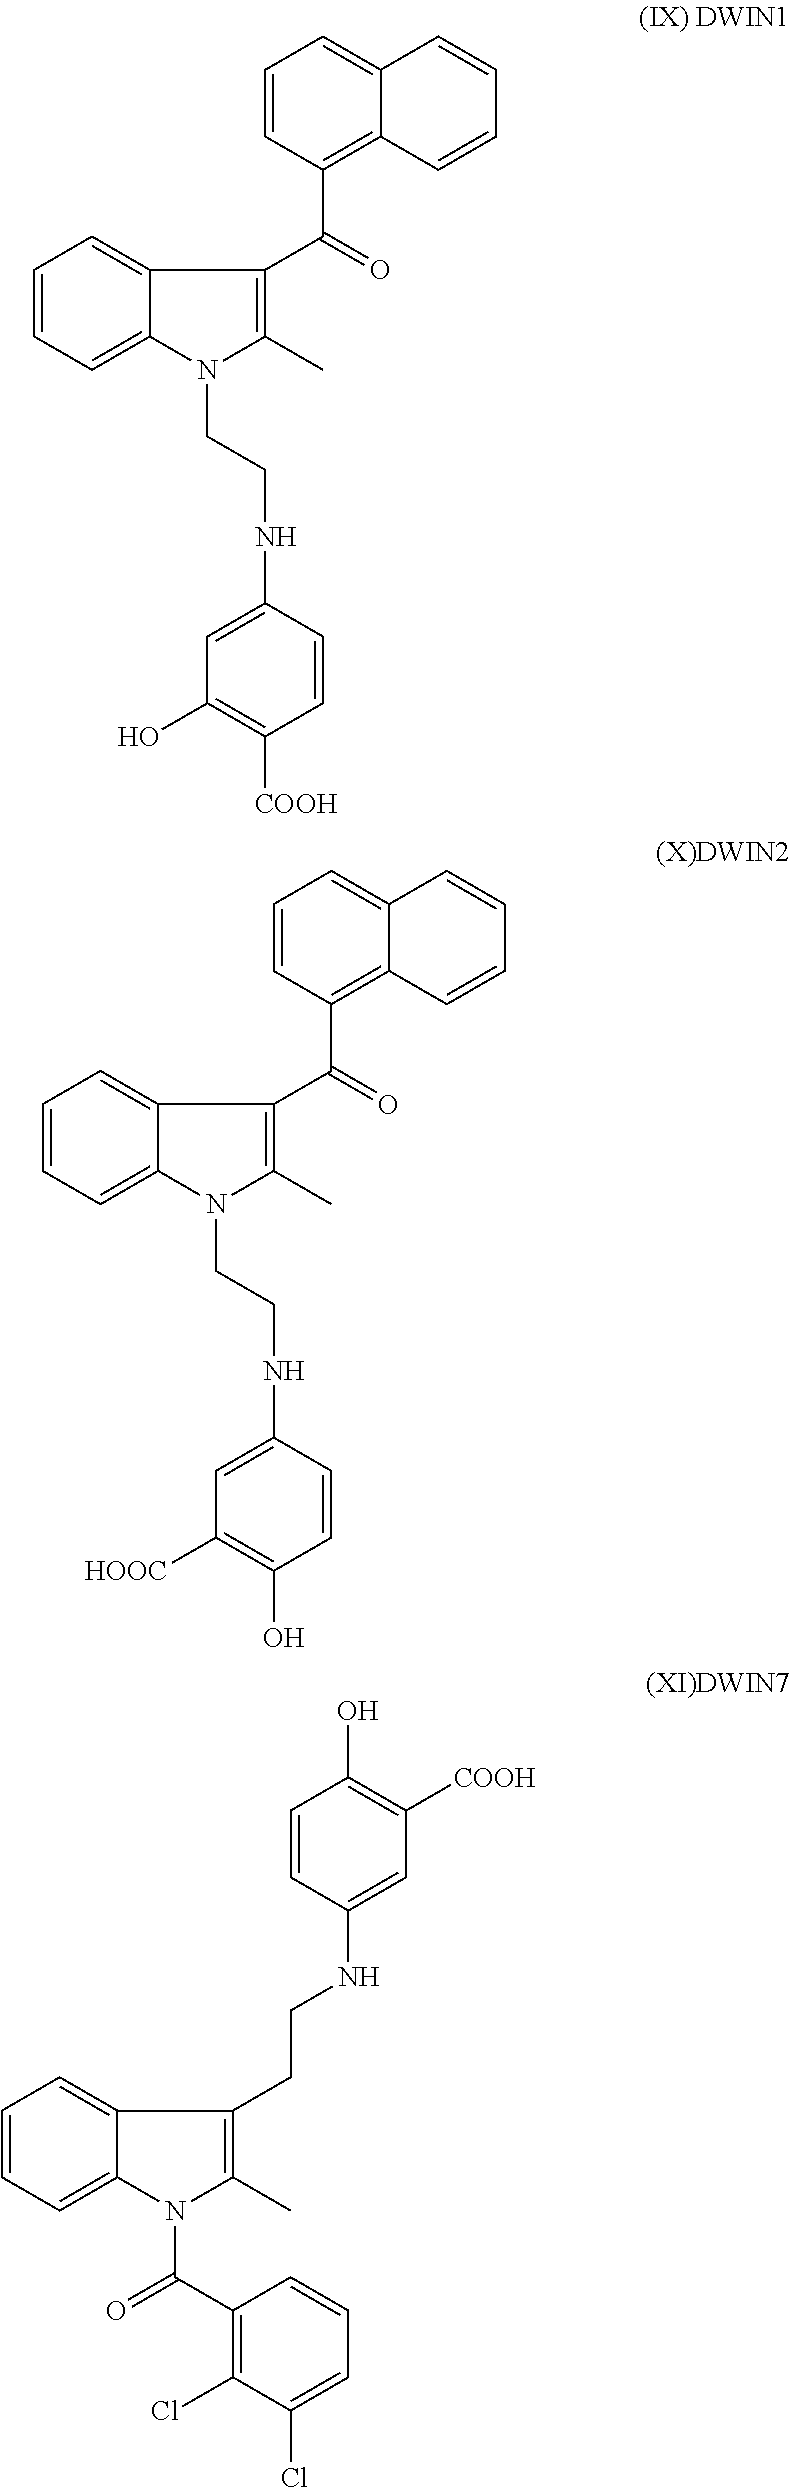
C1=CC(C(=O)C2=C(C)N(CCNC3=CC(O)=C([COOH])C=C3)C3=CC=CC=C32)=C2C(=C1)C=CC=C2.C1=CC(C(=O)C2=C(C)N(CCNC3=CC([HOOC])=C(O)C=C3)C3=CC=CC=C32)=C2C(=C1)C=CC=C2.C(CC1=C(C)N(C(C2=C(Cl)C(Cl)=CC=C2)=O)C2=CC=CC=C21)NC1=CC([COOH])=C(O)C=C1
